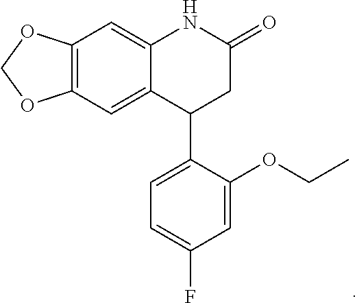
C12=C(C=C3C(=C1)NC(=O)CC3C1=CC=C(F)C=C1OCC)OCO2
